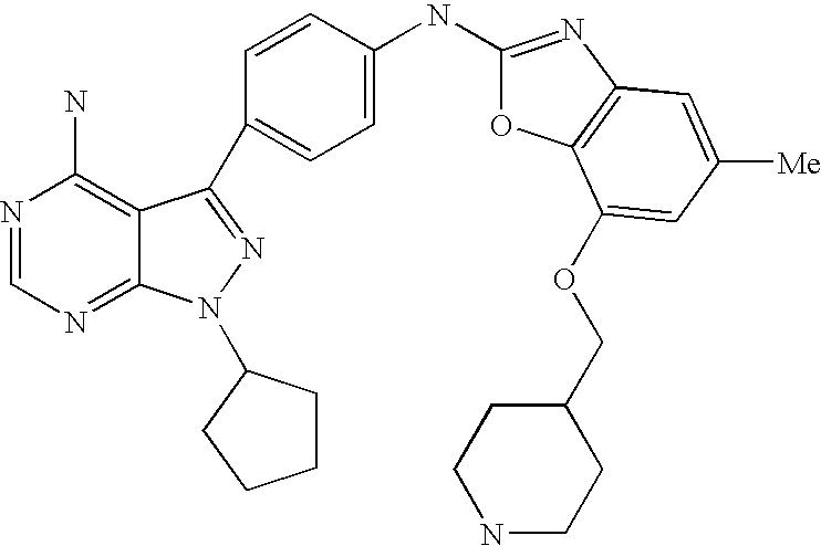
N1=CN=C2C(=C1N)C(C1=CC=C(NC3=NC4=C(O3)C(OCC3CCNCC3)=CC([Me])=C4)C=C1)=NN2C1CCCC1
